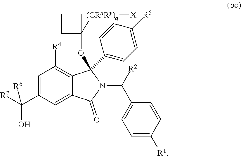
C1=C(C(O)([R6])[R7])C=C2C(=C1[R4])C(OC1([(CRxRy)q][X])CCC1)(C1=CC=C([R5])C=C1)N(C(C1=CC=C([R1])C=C1)[R2])C2=O
